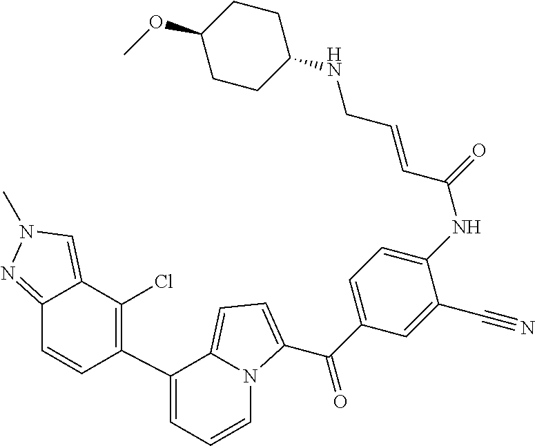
C1(C2=C(Cl)C3=CN(C)N=C3C=C2)=CC=CN2C1=CC=C2C(C1=CC=C(NC(=O)C=CCNC2CCC(OC)CC2)C(C#N)=C1)=O
